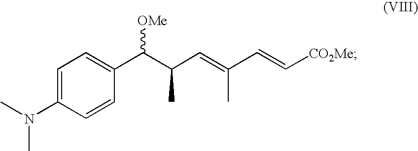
CN(C1=CC=C(C(C(C=C(C=C[CO2Me])C)C)[OMe])C=C1)C
